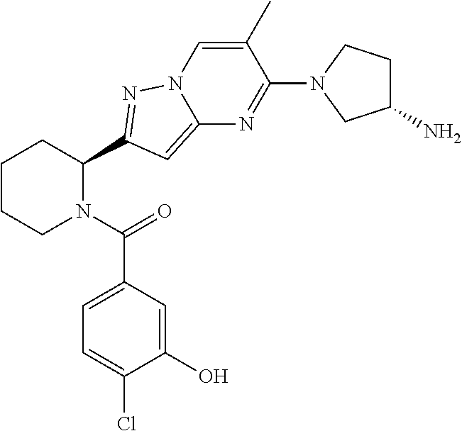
C1CCN(C(=O)C2=CC=C(Cl)C(O)=C2)C(C2=NN3C(=C2)N=C(N2CC(N)CC2)C(C)=C3)C1
